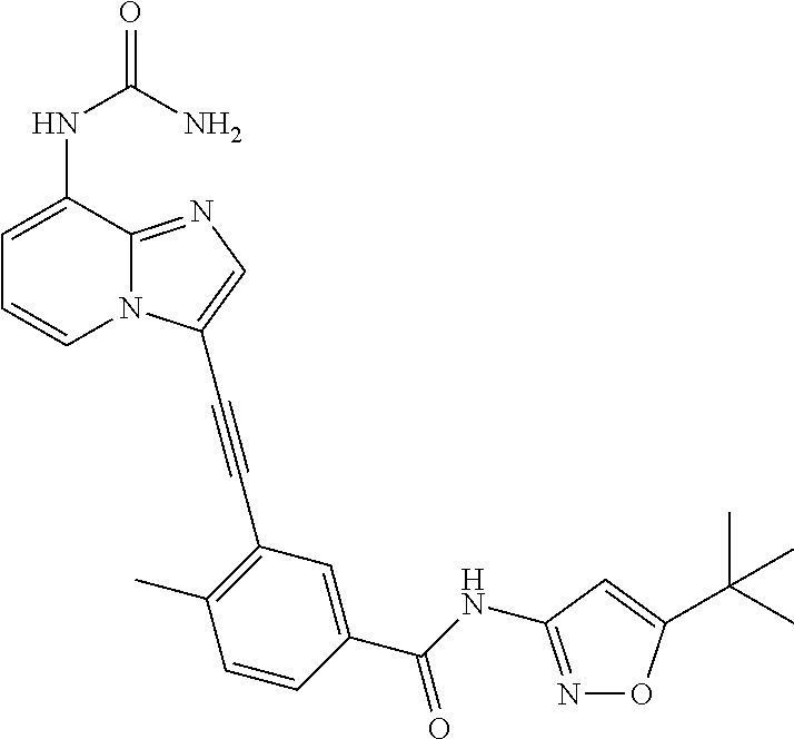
C1=C(NC(N)=O)C2=NC=C(C#CC3=C(C)C=CC(C(NC4=NOC(C(C)(C)C)=C4)=O)=C3)N2C=C1
